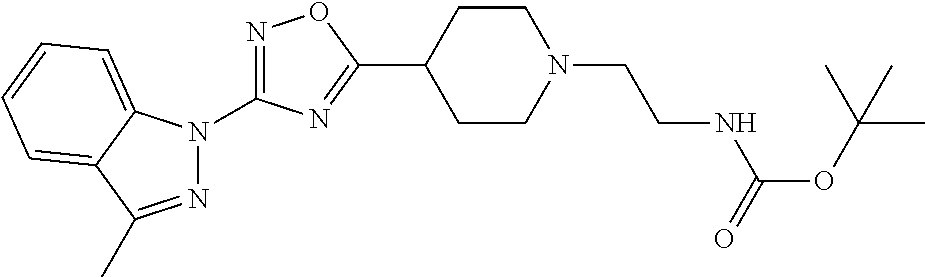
C1CC(C2=NC(N3N=C(C)C4=CC=CC=C34)=NO2)CCN1CCNC(OC(C)(C)C)=O
